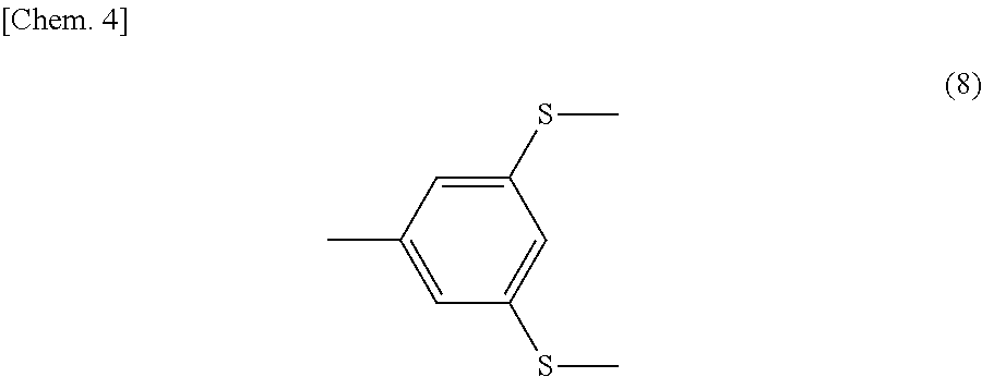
C1(SC)=CC(C)=CC(SC)=C1
